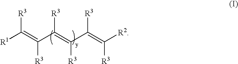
C(=C(C(=C(C(=C([R3])[R2])[R3])[R3])[R3])[R3])([R1])[R3]
